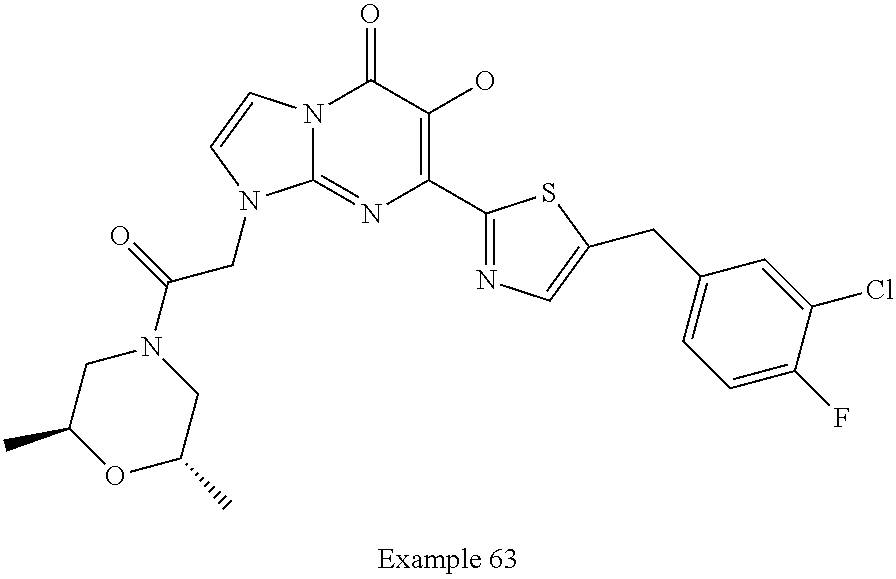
N12C(=NC(C3=NC=C(CC4=CC=C(F)C(Cl)=C4)S3)=C(O)C1=O)N(CC(N1CC(C)OC(C)C1)=O)C=C2
